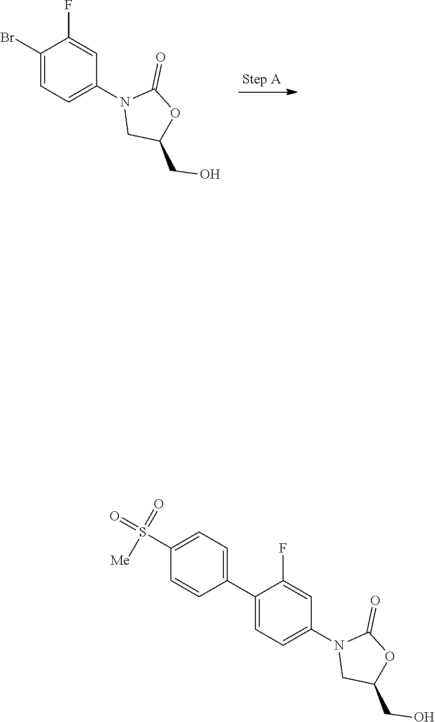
C1(Br)=CC=C(N2CC(CO)OC2=O)C=C1F.C1(C2=CC=C(S(=O)(=O)[Me])C=C2)=CC=C(N2CC(CO)OC2=O)C=C1F
